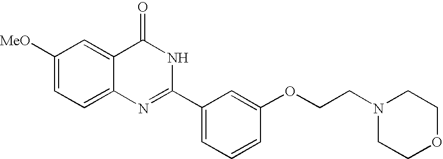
C1([MeO])=CC=C2C(=C1)C(=O)NC(C1=CC=CC(OCCN3CCOCC3)=C1)=N2
